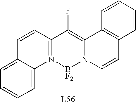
C1=C2C(=CC=C1)N1=C(C=C2)C(F)=C2N([BF2]1)C=CC1=C2C=CC=C1
